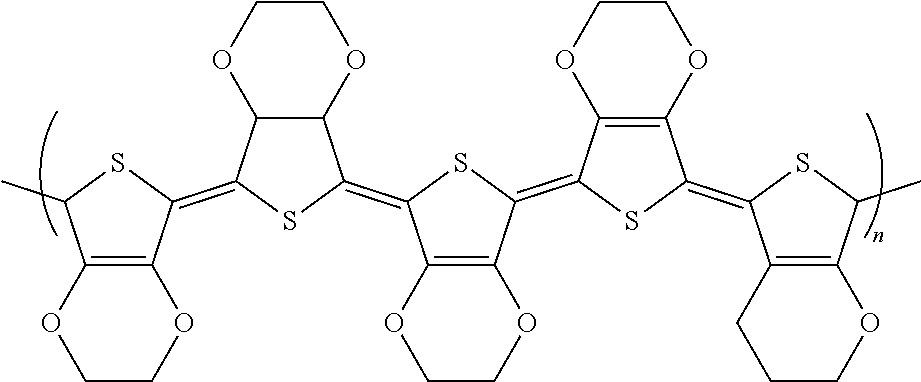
C12=C(OCCO1)C(=C1C3C(OCCO3)C(=C3C4=C(OCCO4)C(=C4C5=C(OCCO5)C(=C5C6=C(OCCC6)C(C)S5)S4)S3)S1)SC2C
